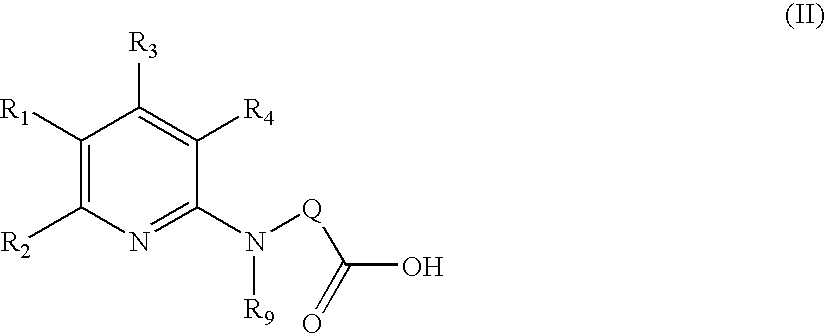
C1([R1])=C([R2])N=C(N([Q]C(O)=O)[R9])C([R4])=C1[R3]
